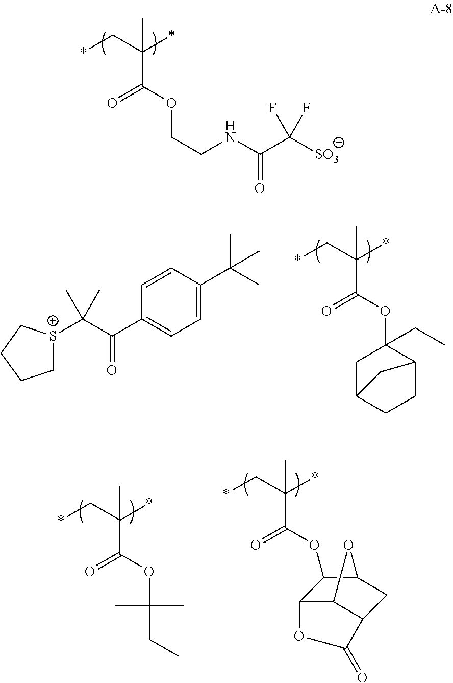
*CC(*)(C)C(OCCNC(C([SO3])(F)F)=O)=O.*CC(*)(C)C(OC1(CC)CC2CCC1C2)=O.C1[S+](C(C(C2=CC=C(C(C)(C)C)C=C2)=O)(C)C)CCC1.*CC(*)(C)C(OC1C2C3C(CC1O3)C(=O)O2)=O.*CC(*)(C)C(OC(C)(C)CC)=O
